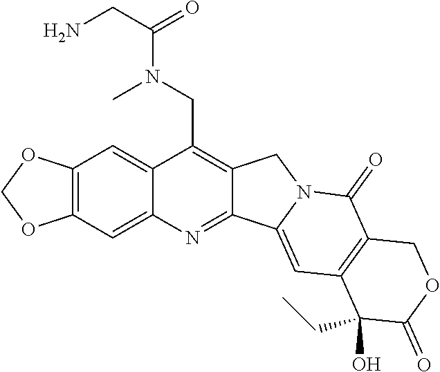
O1COC2=C1C=C1C(CN(C(CN)=O)C)=C3C(=NC1=C2)C1=CC2=C(C(=O)N1C3)COC(=O)C2(O)CC
